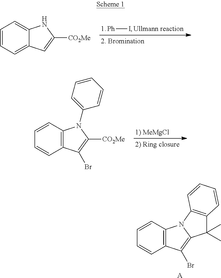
[Ph]I.C1=CC=C2C(=C1)NC([CO2Me])=C2.C1=CC2=C(C=C1)C(Br)=C([CO2Me])N2C1=CC=CC=C1.C1=CC2=C(C=C1)C(Br)=C1N2C2=C(C1(C)C)C=CC=C2.[A]
